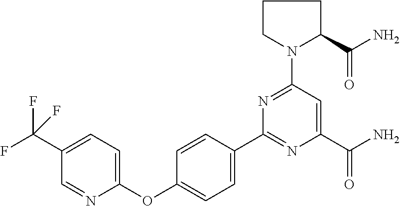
C1=NC(OC2=CC=C(C3=NC(C(N)=O)=CC(N4C(C(=O)N)CCC4)=N3)C=C2)=CC=C1C(F)(F)F
